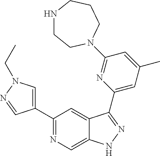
C1(C2=CN(CC)N=C2)=NC=C2C(=C1)C(C1=CC(C)=CC(N3CCNCCC3)=N1)=NN2
